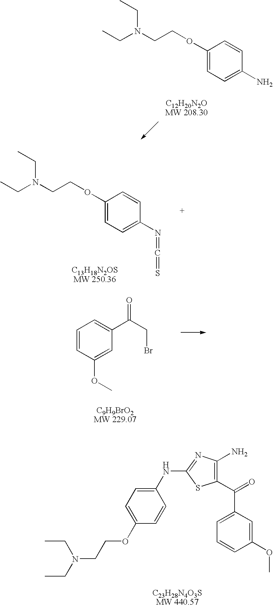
C1(OCCN(CC)CC)=CC=C(N)C=C1.C1(OCCN(CC)CC)=CC=C(N=C=S)C=C1.C1=CC(OC)=CC(C(CBr)=O)=C1.C1(C(C2=CC=CC(OC)=C2)=O)=C(N)N=C(NC2=CC=C(OCCN(CC)CC)C=C2)S1
